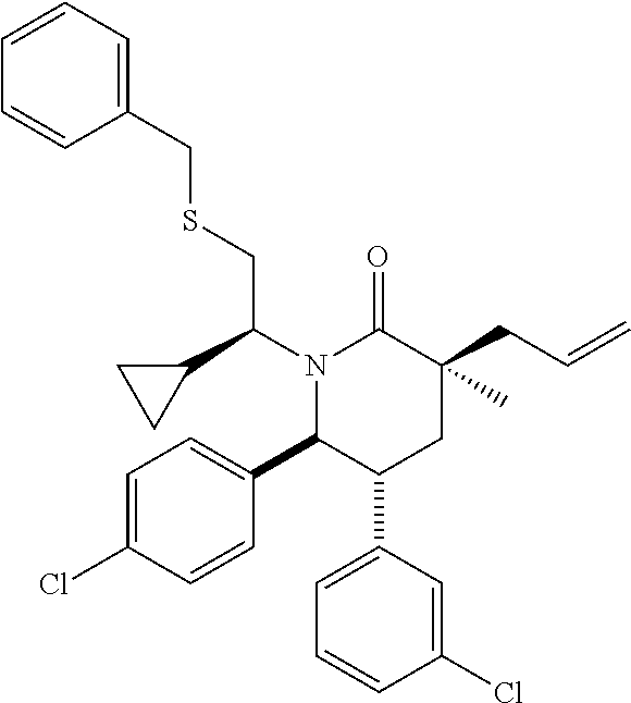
C1=C(C2CC(CC=C)(C)C(=O)N(C(C3CC3)CSCC3=CC=CC=C3)C2C2=CC=C(Cl)C=C2)C=C(Cl)C=C1
